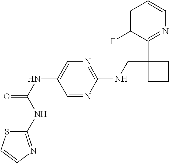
C1(NCC2(C3=NC=CC=C3F)CCC2)=NC=C(NC(NC2=NC=CS2)=O)C=N1
